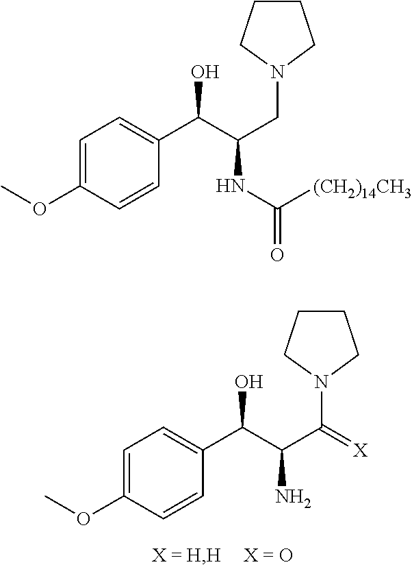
C1=C(OC)C=CC(C(C(C(N2CCCC2)=[X])N)O)=C1.C1=C(OC)C=CC(C(C(CN2CCCC2)NC([(CH2)14CH3])=O)O)=C1
